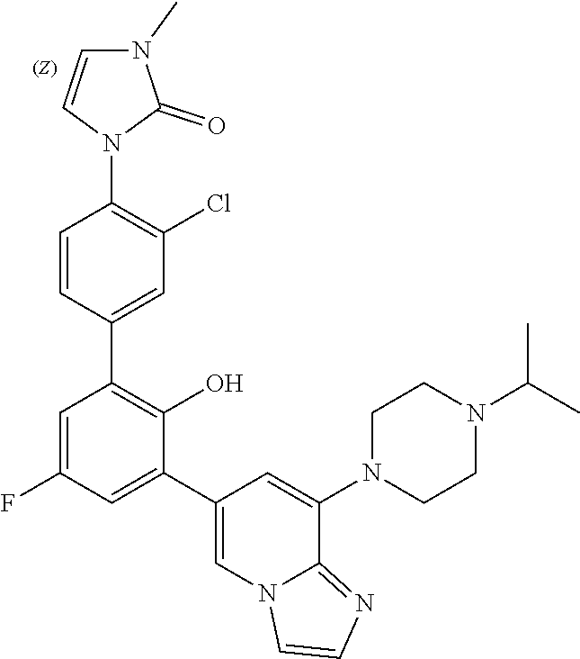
C1=CN(C2=C(Cl)C=C(C3=C(O)C(C4=CN5C(=NC=C5)C(N5CCN(C(C)C)CC5)=C4)=CC(F)=C3)C=C2)C(=O)N1C
